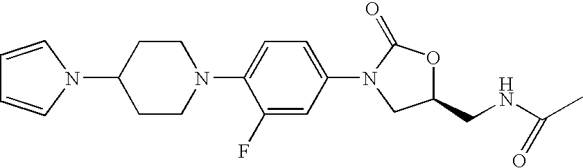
C1(N2C=CC=C2)CCN(C2=CC=C(N3C(=O)OC(CNC(C)=O)C3)C=C2F)CC1
